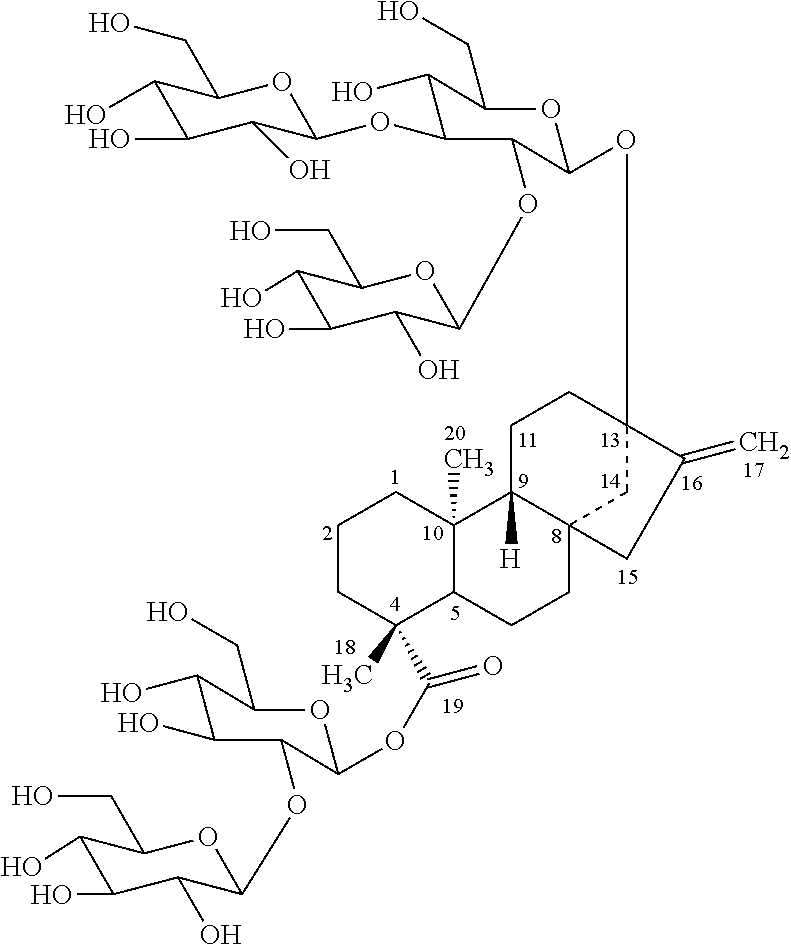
C1CC(C)(C(OC2OC(CO)C(O)C(O)C2OC2C(O)C(O)C(O)C(CO)O2)=O)C2C(C)(C1)C1([H])C3(CC2)CC(OC2C(OC4C(O)C(O)C(O)C(CO)O4)C(OC4C(O)C(O)C(O)C(CO)O4)C(O)C(CO)O2)(CC1)C(=C)C3
